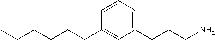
C1(CCCCCC)=CC(CCCN)=CC=C1
